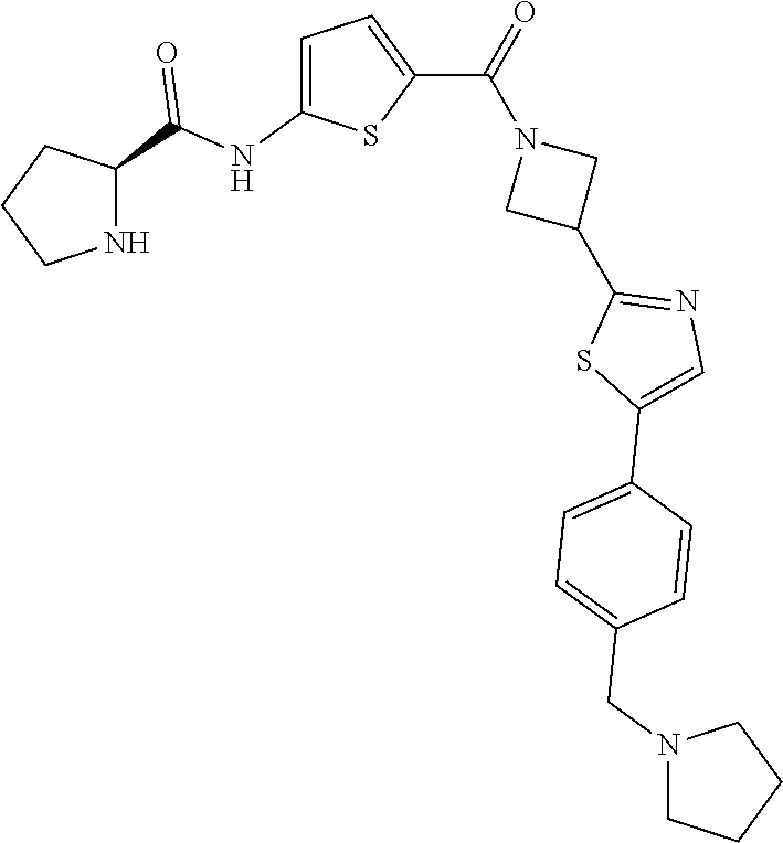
C1CNC(C(NC2=CC=C(C(=O)N3CC(C4=NC=C(C5=CC=C(CN6CCCC6)C=C5)S4)C3)S2)=O)C1
